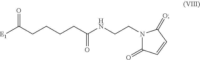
[E1]C(CCCCC(NCCN1C(=O)C=CC1=O)=O)=O
